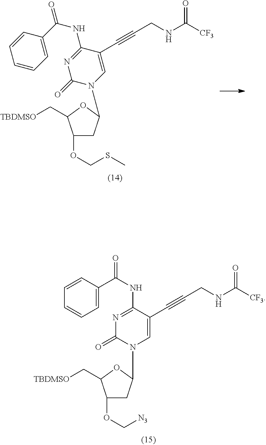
C1(OC[N3])CC(N2C=C(C#CCNC([CF3])=O)C(NC(=O)C3=CC=CC=C3)=NC2=O)OC1C[TBDMSO].C1(OCSC)CC(N2C(=O)N=C(NC(=O)C3=CC=CC=C3)C(C#CCNC([CF3])=O)=C2)OC1C[TBDMSO]
